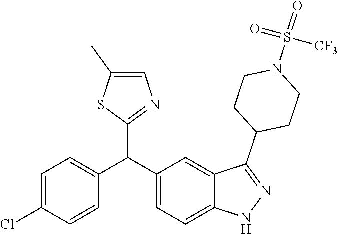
C1=C(Cl)C=CC(C(C2=CC=C3C(=C2)C(C2CCN(S(=O)(=O)[CF3])CC2)=NN3)C2=NC=C(C)S2)=C1
